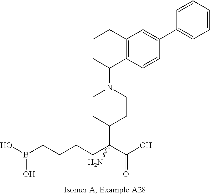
C1(N2CCC(C(CCCCB(O)O)(C(O)=O)N)CC2)C2=C(CCC1)C=C(C1=CC=CC=C1)C=C2
